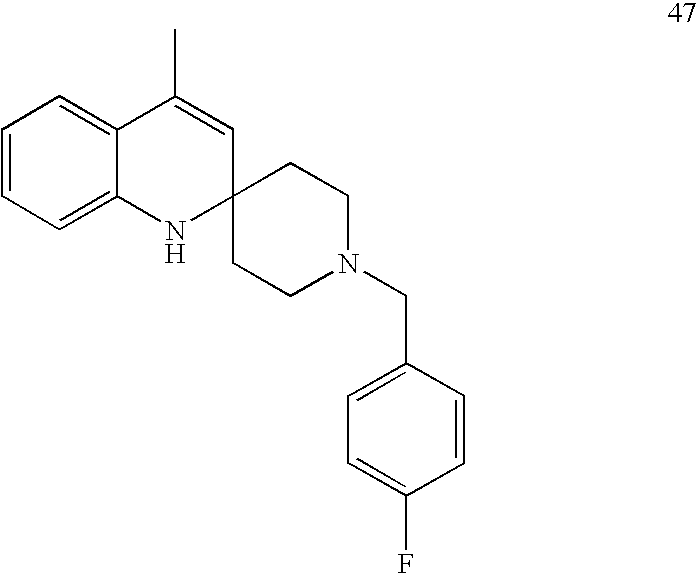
C12=CC=CC=C1C(C)=CC1(N2)CCN(CC2=CC=C(F)C=C2)CC1
